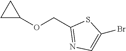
O(CC1=NC=C(Br)S1)C1CC1
